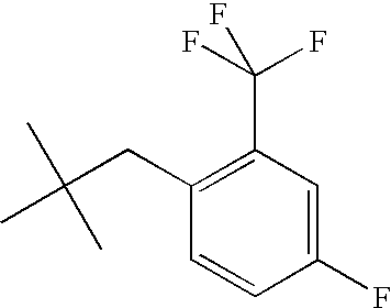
C1=C(F)C=CC(CC(C)(C)C)=C1C(F)(F)F
